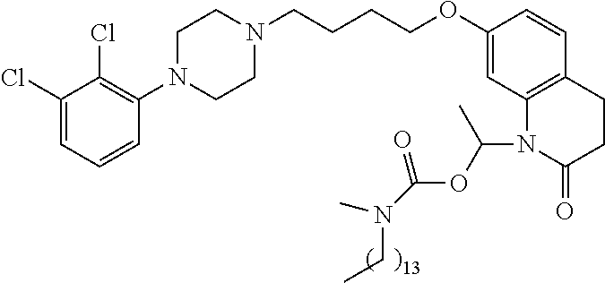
C1(Cl)=CC=CC(N2CCN(CCCCOC3=CC4=C(C=C3)CCC(=O)N4C(OC(=O)N(C)CC)C)CC2)=C1Cl
